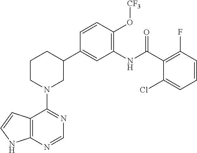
C12=C(NC=C1)N=CN=C2N1CC(C2=CC(NC(C3=C(F)C=CC=C3Cl)=O)=C(O[CF3])C=C2)CCC1
